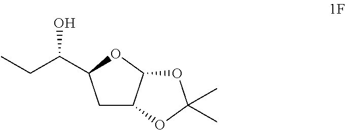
C1C2C(OC1C(CC)O)OC(C)(C)O2
